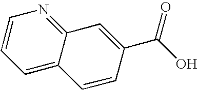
C1=CN=C2C(=C1)C=CC(C(=O)O)=C2
